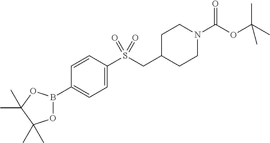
C1=CC(S(CC2CCN(C(OC(C)(C)C)=O)CC2)(=O)=O)=CC=C1B1OC(C)(C)C(C)(C)O1
